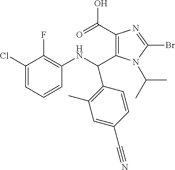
C1(C(=O)O)=C(C(NC2=C(F)C(Cl)=CC=C2)C2=C(C)C=C(C#N)C=C2)N(C(C)C)C(Br)=N1
